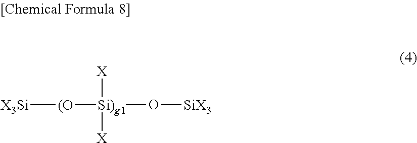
[X3Si][(O][Si)g1](O[SiX3])([X])[X]
